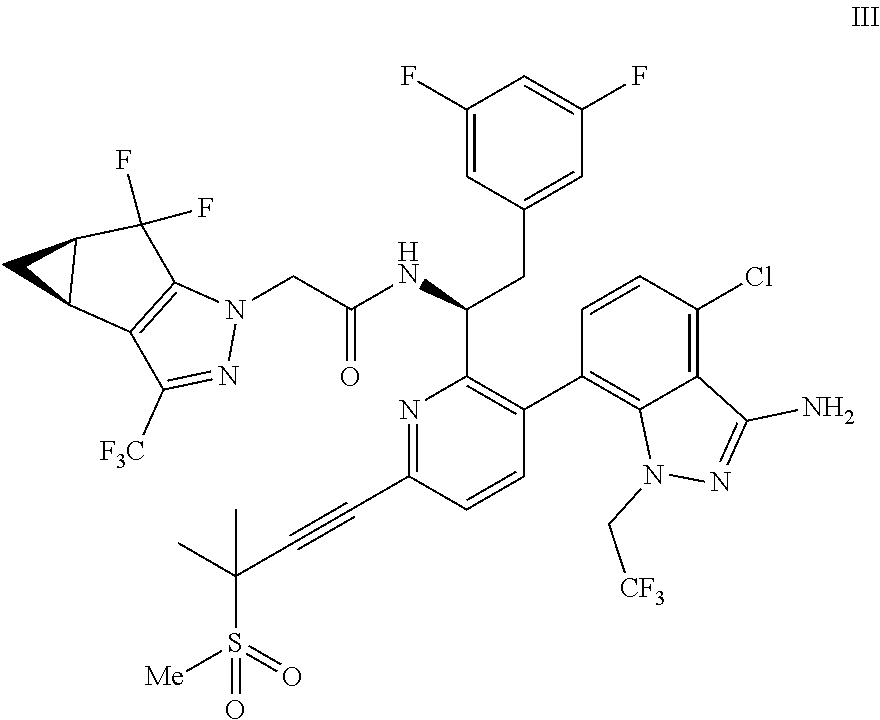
S(=O)(=O)(C(C#CC1=NC(C(NC(CN2C3=C(C([F3C])=N2)C2CC2C3(F)F)=O)CC2=CC(F)=CC(F)=C2)=C(C2=C3C(=C(Cl)C=C2)C(N)=NN3C[CF3])C=C1)(C)C)[Me]
